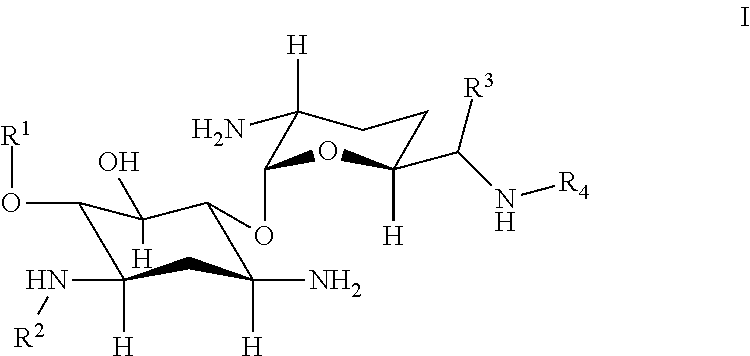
C1(O[R1])C(N[R2])([H])CC([H])(N)C(OC2C([H])(N)CCC(C(N[R4])[R3])([H])O2)C1(O)[H]
